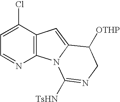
C1=C(Cl)C2=C(N=C1)N1C(=C2)C([OTHP])CN=C1[TsHN]
